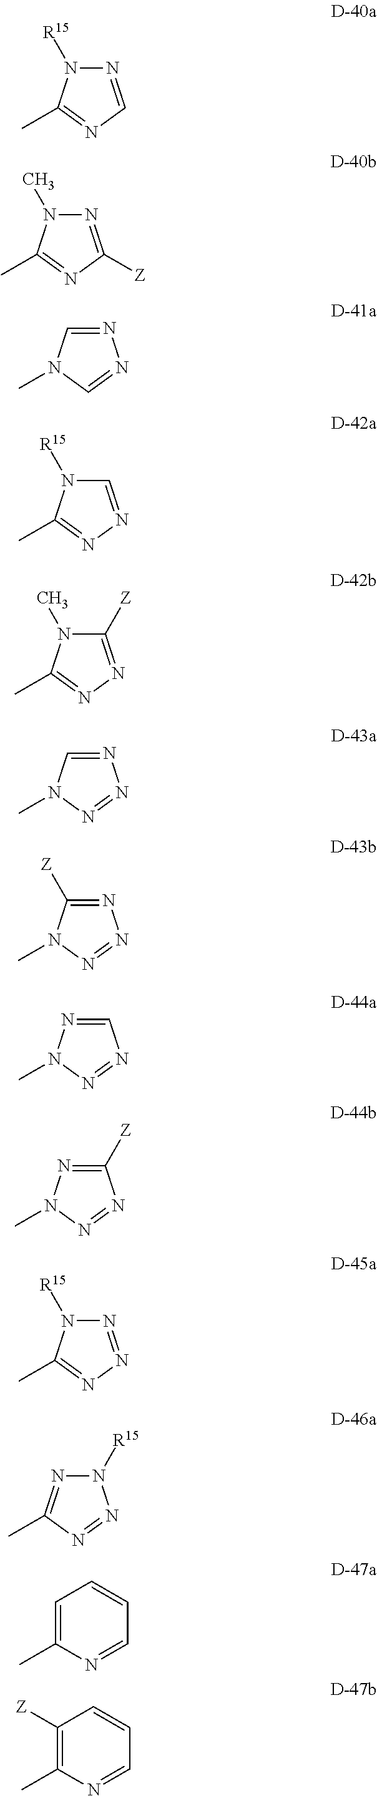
N1=CN=C(C)N1[R15].N1=C([Z])N=C(C)N1C.N1=CN(C)C=N1.C1=NN=C(C)N1[R15].C1([Z])=NN=C(C)N1C.N1=CN(C)N=N1.N1=C([Z])N(C)N=N1.C1=NN(C)N=N1.C1([Z])=NN(C)N=N1.N1=NN=C(C)N1[R15].N1([R15])N=C(C)N=N1.C1=C(C)N=CC=C1.C1([Z])=C(C)N=CC=C1
